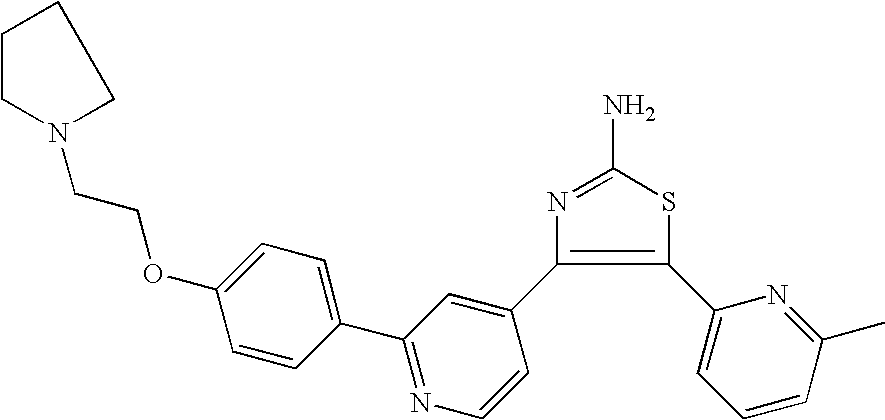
S1C(N)=NC(C2=CC(C3=CC=C(OCCN4CCCC4)C=C3)=NC=C2)=C1C1=CC=CC(C)=N1
